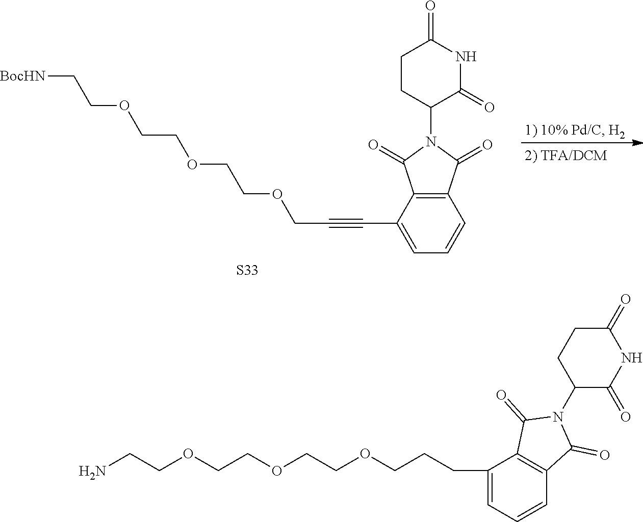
C1CC(N2C(=O)C3=C(C2=O)C=CC=C3C#CCOCCOCCOCC[BocHN])C(=O)NC1=O.[S33].C1(CCCOCCOCCOCCN)=CC=CC2=C1C(=O)N(C1C(=O)NC(=O)CC1)C2=O
